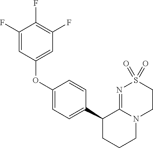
C1(C2CCCN3C2=NS(=O)(=O)CC3)=CC=C(OC2=CC(F)=C(F)C(F)=C2)C=C1
